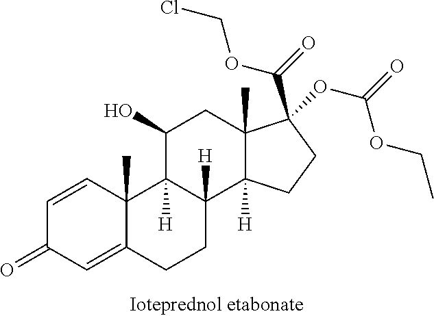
C1=CC2(C)C(=CC1=O)CCC1([H])C2([H])C(O)CC2(C)C1([H])CCC2(OC(=O)OCC)C(=O)OCCl
